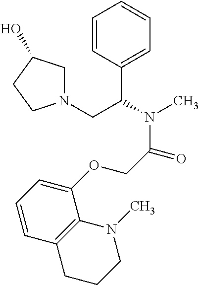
C1=CC(C(CN2CC(O)CC2)N(C)C(COC2=CC=CC3=C2N(C)CCC3)=O)=CC=C1
